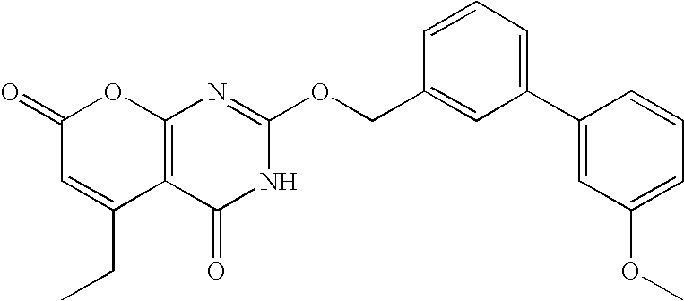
C12=C(C(=O)NC(OCC3=CC(C4=CC(OC)=CC=C4)=CC=C3)=N1)C(CC)=CC(=O)O2
